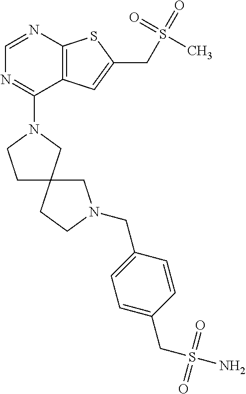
C1=NC2=C(C(N3CCC4(C3)CCN(CC3=CC=C(CS(N)(=O)=O)C=C3)C4)=N1)C=C(CS(C)(=O)=O)S2
